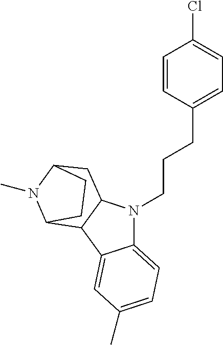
C1=CC(CCCN2C3=CC=C(C)C=C3C3C2CC2N(C)C3CC2)=CC=C1Cl
